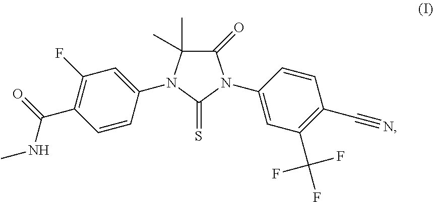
C1(=O)C(C)(C)N(C2=CC(F)=C(C(=O)NC)C=C2)C(=S)N1C1=CC(C(F)(F)F)=C(C#N)C=C1
